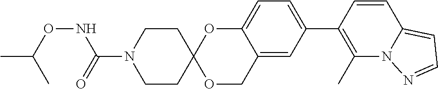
C1=CC(C2=CC=C3C(=C2)COC2(O3)CCN(C(=O)NOC(C)C)CC2)=C(C)N2C1=CC=N2
